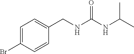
C1=C(Br)C=CC(CNC(NC(C)C)=O)=C1
